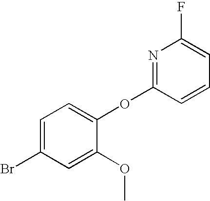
C1=C(Br)C=C(OC)C(OC2=NC(F)=CC=C2)=C1
